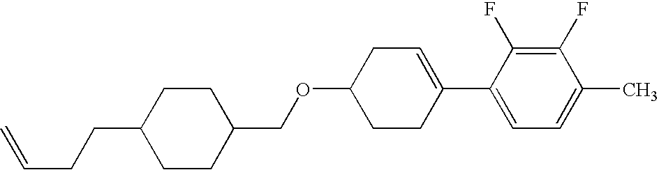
C1(F)=C(F)C(C2=CCC(OCC3CCC(CCC=C)CC3)CC2)=CC=C1C
